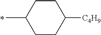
CC1CCC([C4H9])CC1
